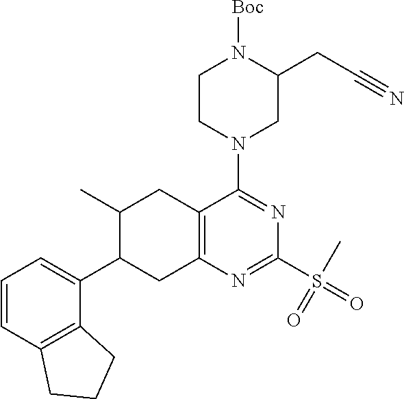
C1=CC2=C(C(C3C(C)CC4=C(C3)N=C(S(=O)(=O)C)N=C4N3CC(CC#N)N([Boc])CC3)=C1)CCC2
